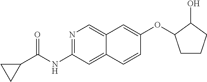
C1(OC2CCCC2O)=CC2=CN=C(NC(=O)C3CC3)C=C2C=C1
